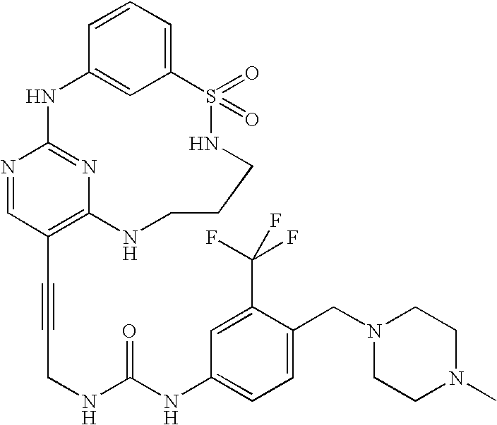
C1=CC=C2C=C1NC1=NC(=C(C#CCNC(NC3=CC=C(CN4CCN(C)CC4)C(C(F)(F)F)=C3)=O)C=N1)NCCCNS2(=O)=O
